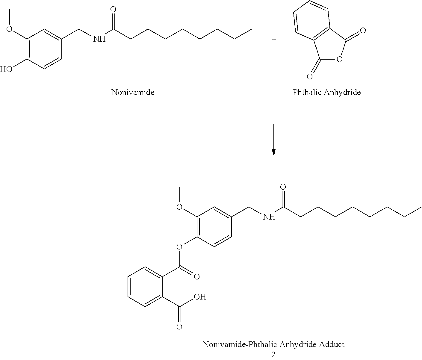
C1(OC)=C(O)C=CC(CNC(CCCCCCCC)=O)=C1.C1(=O)OC(=O)C2=C1C=CC=C2.C1(OC)=C(OC(C2=CC=CC=C2C(=O)O)=O)C=CC(CNC(CCCCCCCC)=O)=C1
